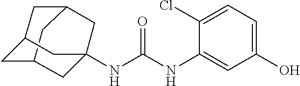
N(C(NC1=CC(O)=CC=C1Cl)=O)C12CC3CC(CC(C1)C3)C2
